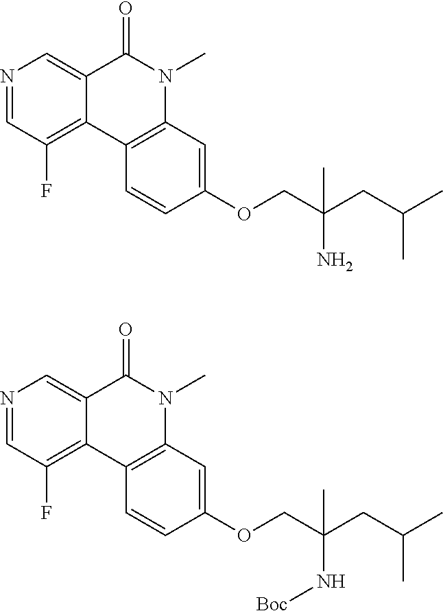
N1=CC(F)=C2C(=C1)C(=O)N(C)C1=C2C=CC(OCC(CC(C)C)(N)C)=C1.N1=CC(F)=C2C(=C1)C(=O)N(C)C1=C2C=CC(OCC(CC(C)C)(N[Boc])C)=C1
